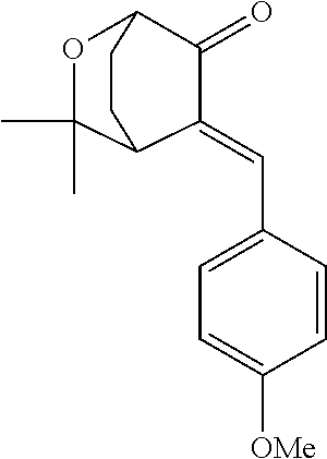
C1=C(C=C2C(=O)C3OC(C)(C)C2CC3)C=CC([OMe])=C1
